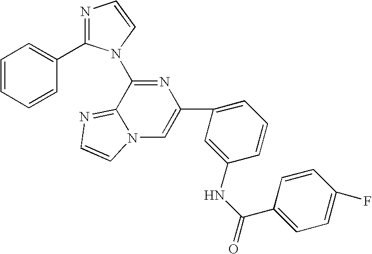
C1(C2=CN3C(=NC=C3)C(N3C(C4=CC=CC=C4)=NC=C3)=N2)=CC=CC(NC(=O)C2=CC=C(F)C=C2)=C1
